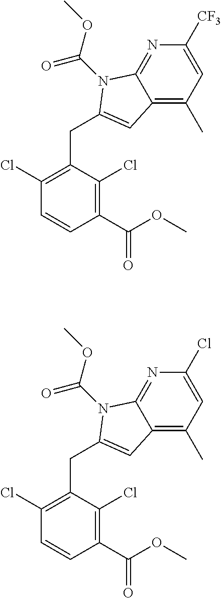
C1(Cl)=C(CC2=CC3=C(C)C=C([CF3])N=C3N2C(OC)=O)C(Cl)=C(C(OC)=O)C=C1.C1(Cl)=C(CC2=CC3=C(C)C=C(Cl)N=C3N2C(OC)=O)C(Cl)=C(C(OC)=O)C=C1
